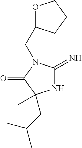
N1C(=N)N(CC2OCCC2)C(=O)C1(C)CC(C)C
